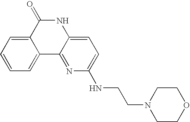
N1C(=O)C2=CC=CC=C2C2=NC(NCCN3CCOCC3)=CC=C12
